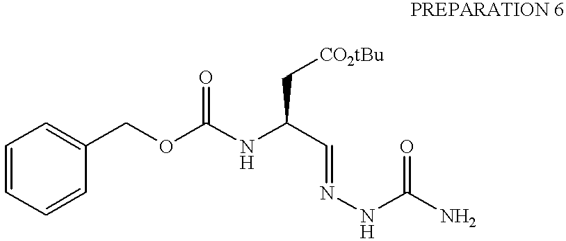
C1=CC=CC(COC(NC(C=NNC(N)=O)C[CO2tBu])=O)=C1
